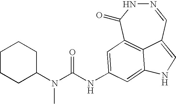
N1=CC2=CNC3=CC(NC(=O)N(C4CCCCC4)C)=CC(=C23)C(=O)N1
